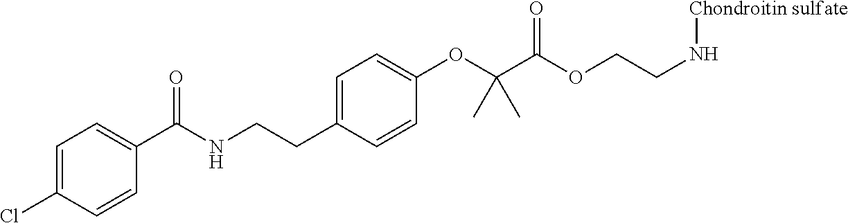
C1=C(Cl)C=CC(C(NCCC2=CC=C(OC(C(OCCN[Chondroitin sulfate])=O)(C)C)C=C2)=O)=C1
